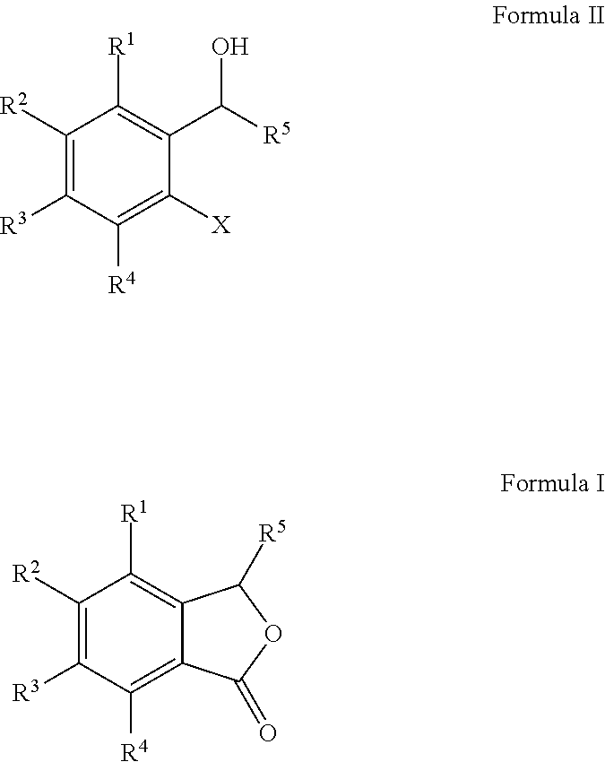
C1([R2])=C([R3])C([R4])=C([X])C(C([R5])O)=C1[R1].C1([R2])=C([R3])C([R4])=C2C(=C1[R1])C([R5])OC2=O
